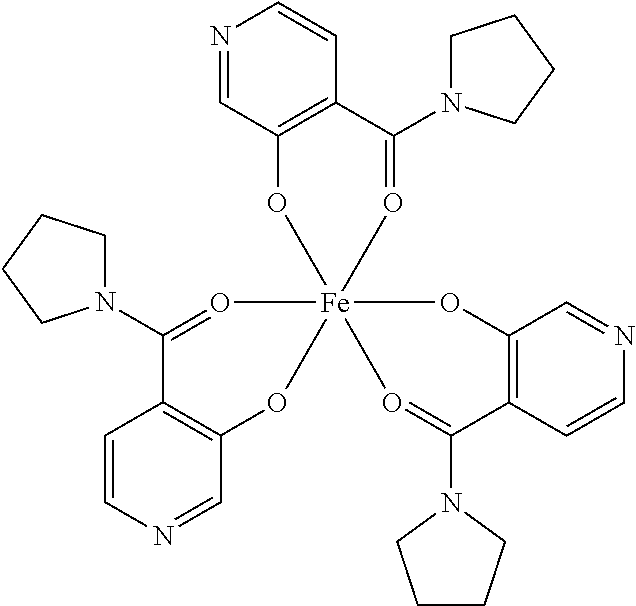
C1=CN=CC2=C1C(N1CCCC1)=O[Fe]13(O2)(OC2=C(C=CN=C2)C(N2CCCC2)=O1)O=C(N1CCCC1)C1=C(C=NC=C1)O3
